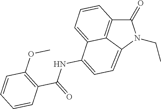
C1(=O)C2=C3C(=CC=C(NC(=O)C4=C(OC)C=CC=C4)C3=CC=C2)N1CC
